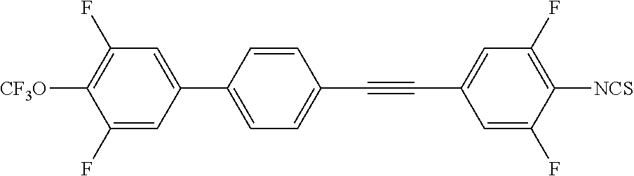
C1=C(C2=CC=C(C#CC3=CC(F)=C([NCS])C(F)=C3)C=C2)C=C(F)C([CF3O])=C1F
